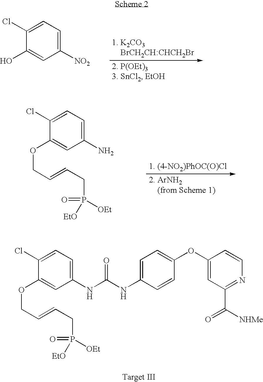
C1([NO2])=CC=C(Cl)C(O)=C1.C1(N)=CC=C(Cl)C(OCC=CCP(=O)([OEt])[EtO])=C1.C1(NC(NC2=CC=C(OC3=CC(C([NHMe])=O)=NC=C3)C=C2)=O)=CC=C(Cl)C(OCC=CCP(=O)([OEt])[EtO])=C1
